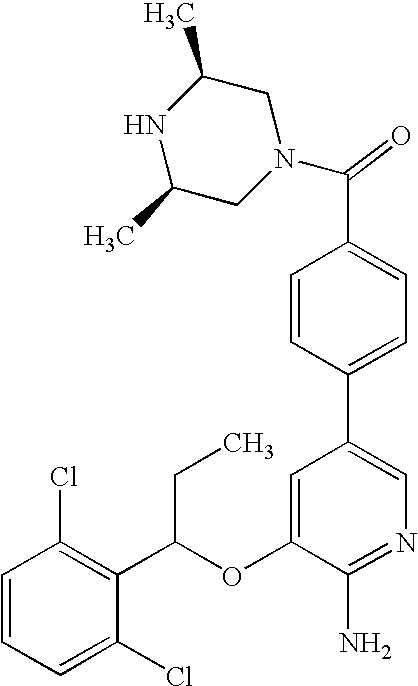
C1(OC(C2=C(Cl)C=CC=C2Cl)CC)=CC(C2=CC=C(C(N3CC(C)NC(C)C3)=O)C=C2)=CN=C1N
